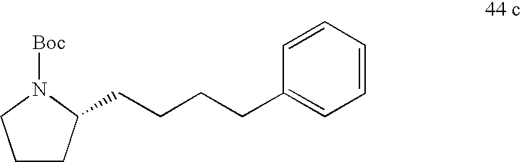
C1CC(CCCCC2=CC=CC=C2)N([Boc])C1
